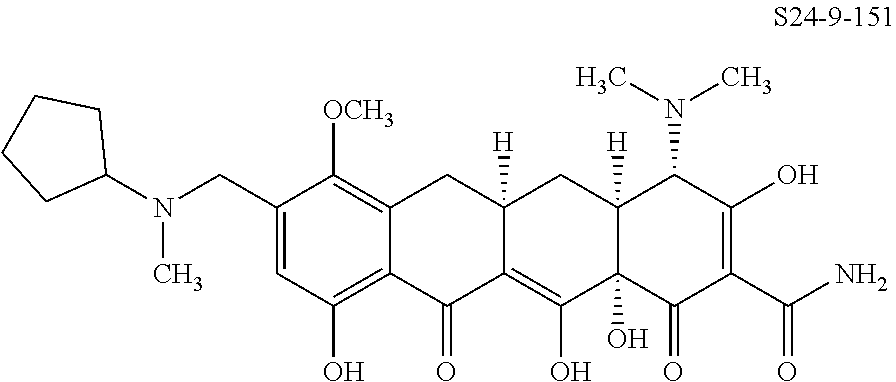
C1(CN(C2CCCC2)C)=CC(O)=C2C(=C1[OCH3])CC1([H])C(=C(O)C3(O)C([H])(C1)C(N(C)C)C(O)=C(C(N)=O)C3=O)C2=O
